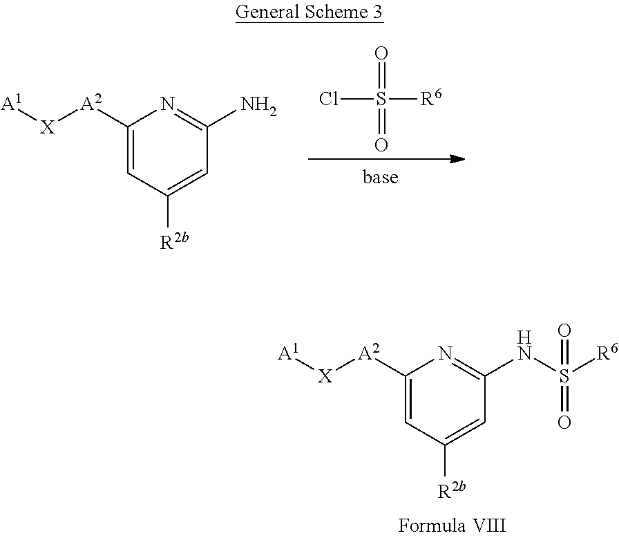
C1([A2][X][A1])=CC([R2b])=CC(N)=N1.O=S(=O)([R6])Cl.C1([A2][X][A1])=CC([R2b])=CC(NS([R6])(=O)=O)=N1
